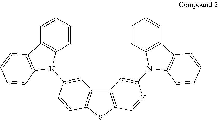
C12=C(SC3=C1C=C(N1C4=C(C=CC=C4)C4=C1C=CC=C4)C=C3)C=NC(N1C3=C(C=CC=C3)C3=C1C=CC=C3)=C2
